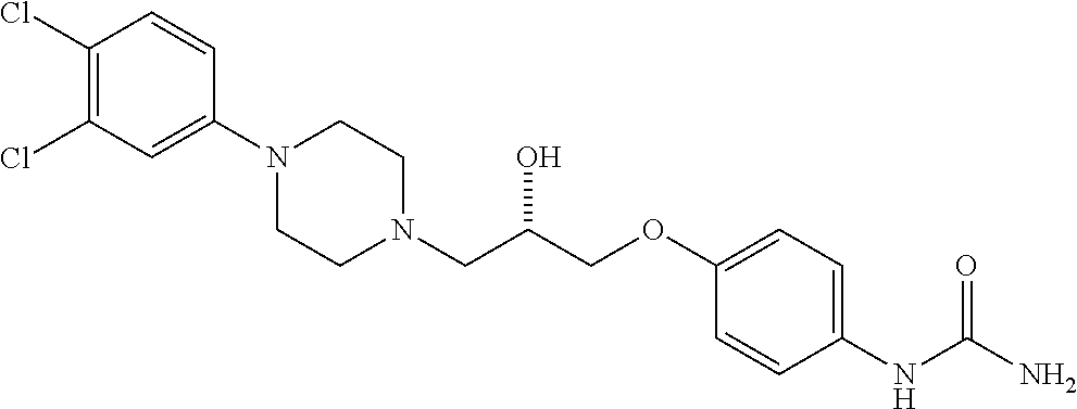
C1(Cl)=C(Cl)C=C(N2CCN(CC(COC3=CC=C(NC(N)=O)C=C3)O)CC2)C=C1
